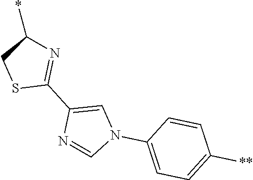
C1(*)CSC(C2=CN(C3=CC=C([**])C=C3)C=N2)=N1
